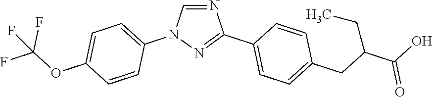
N1=CN(C2=CC=C(OC(F)(F)F)C=C2)N=C1C1=CC=C(CC(C(=O)O)CC)C=C1
